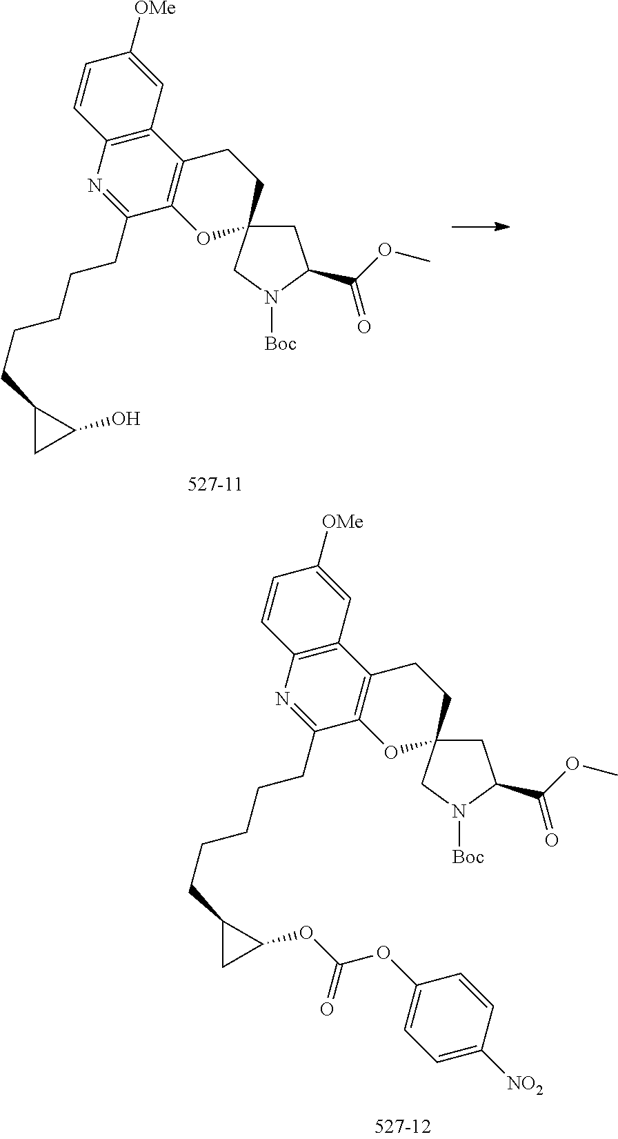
C12=C(C=C([OMe])C=C1)C1=C(C(CCCCCC3CC3O)=N2)OC2(CC1)CC(C(OC)=O)N([Boc])C2.C12=C(C=C([OMe])C=C1)C1=C(C(CCCCCC3CC3OC(OC3=CC=C([NO2])C=C3)=O)=N2)OC2(CC1)CC(C(OC)=O)N([Boc])C2
